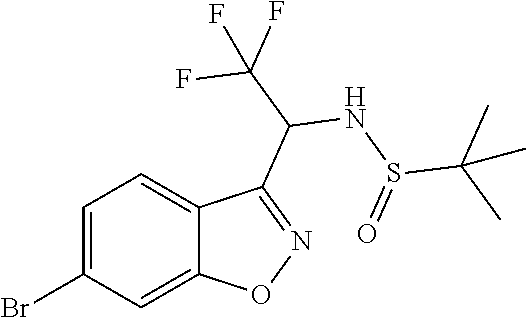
C1=C(Br)C=C2C(=C1)C(C(NS(=O)C(C)(C)C)C(F)(F)F)=NO2
